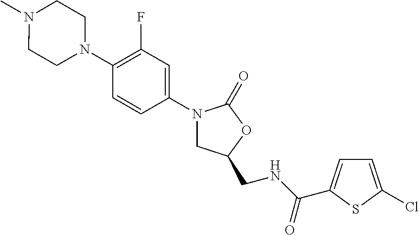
CN1CCN(C2=C(F)C=C(N3CC(CNC(=O)C4=CC=C(Cl)S4)OC3=O)C=C2)CC1
